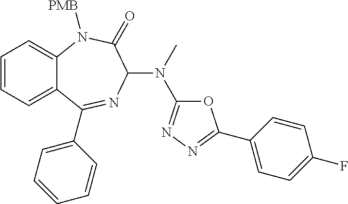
C1=CC=C2C(=C1)N([PMB])C(=O)C(N(C1=NN=C(C3=CC=C(F)C=C3)O1)C)N=C2C1=CC=CC=C1
